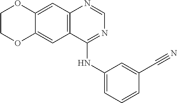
C12=CC3=C(C(NC4=CC=CC(C#N)=C4)=NC=N3)C=C1OCCO2
